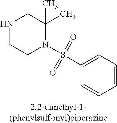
C1=CC=C(S(N2C(C)(C)CNCC2)(=O)=O)C=C1
